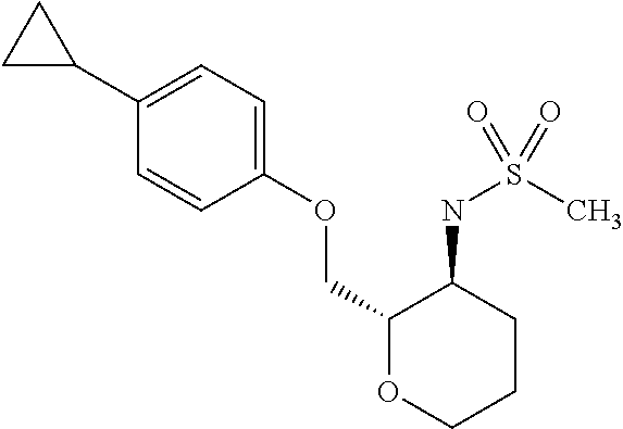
C1(C2CC2)=CC=C(OCC2OCCCC2NS(=O)(C)=O)C=C1
